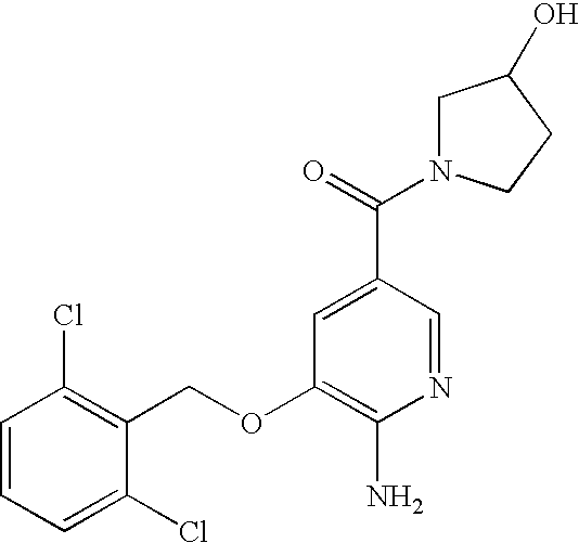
C1=CC=C(Cl)C(COC2=C(N)N=CC(C(=O)N3CC(O)CC3)=C2)=C1Cl
